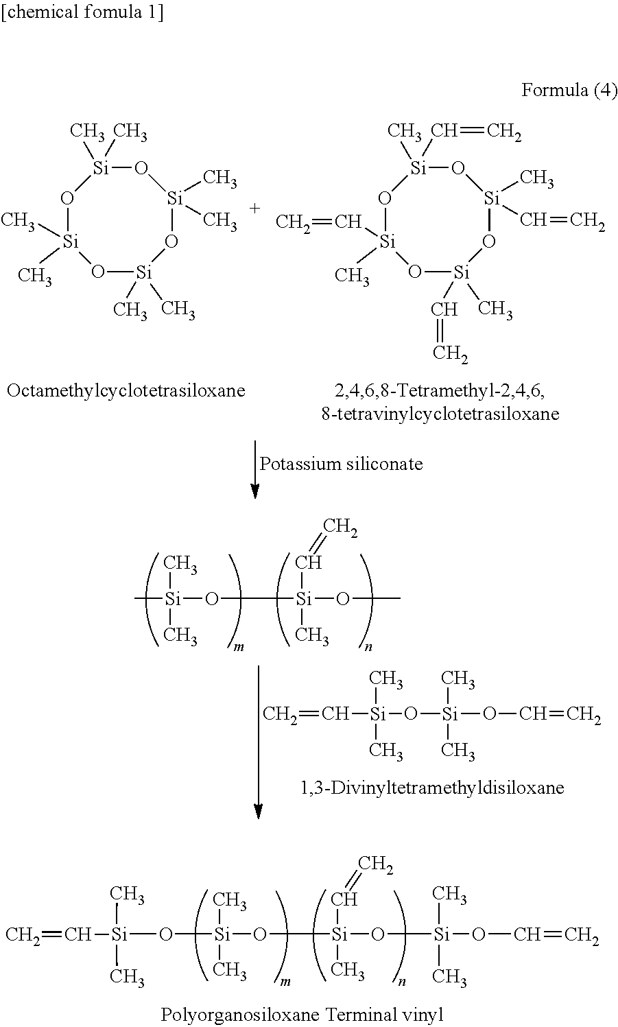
O1[Si](C)(C)O[Si](C)(C)O[Si](C)(C)O[Si]1(C)C.O1[Si](C=C)(C)O[Si](C)(C=C)O[Si](C)(C=C)O[Si]1(C=C)C.C=C[Si](O[Si](OC=C)(C)C)(C)C.C[Si](O[Si](OC)(C=C)C)(C)C.O([Si](O[Si](O[Si](OC=C)(C)C)(C=C)C)(C)C)[Si](C)(C)C=C
